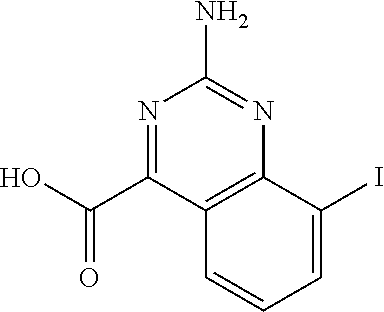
N1=C(C(O)=O)C2=C(N=C1N)C(I)=CC=C2
